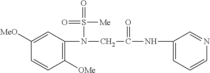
C1([OMe])=C(N(CC(NC2=CC=CN=C2)=O)S(=O)([Me])=O)C=C([MeO])C=C1
